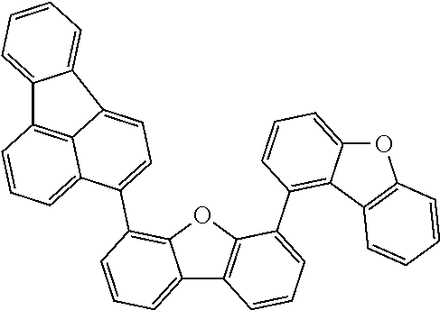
C12=CC=CC=C1C1=CC=C(C3=C4C(=CC=C3)C3=C(O4)C(C4=C5C(=CC=C4)OC4=C5C=CC=C4)=CC=C3)C3=CC=CC2=C31
